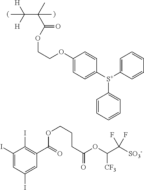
C1=C([S+](C2=CC=C(OCCOC(=O)C(C)(C([H])([H])C)C)C=C2)C2=CC=CC=C2)C=CC=C1.IC1=CC(I)=CC(C(=O)OCCCC(=O)OC(C([SO3-])(F)F)[CF3])=C1I
